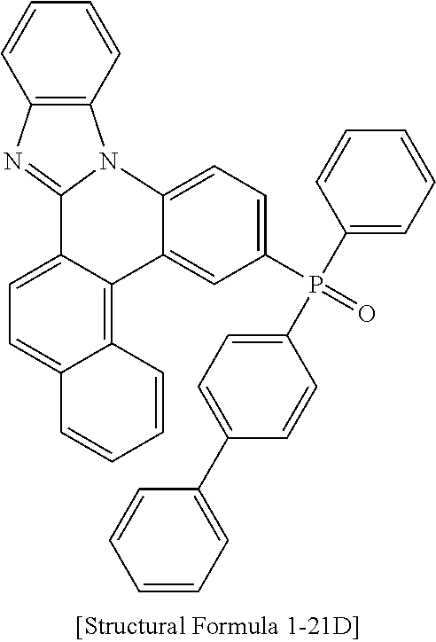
C12=CC=C(P(C3=CC=CC=C3)(C3=CC=C(C4=CC=CC=C4)C=C3)=O)C=C1C1=C3C(=CC=C1C1=NC4=C(C=CC=C4)N21)C=CC=C3
